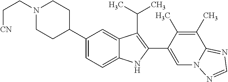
C1(C2CCN(CC[CN])CC2)=CC=C2C(=C1)C(C(C)C)=C(C1=CN3C(=NC=N3)C(C)=C1C)N2
